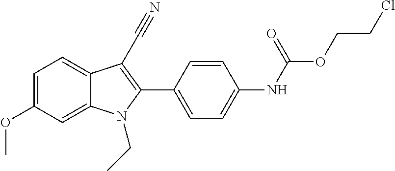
C1=C2C(=CC=C1OC)C(C#N)=C(C1=CC=C(NC(OCCCl)=O)C=C1)N2CC
